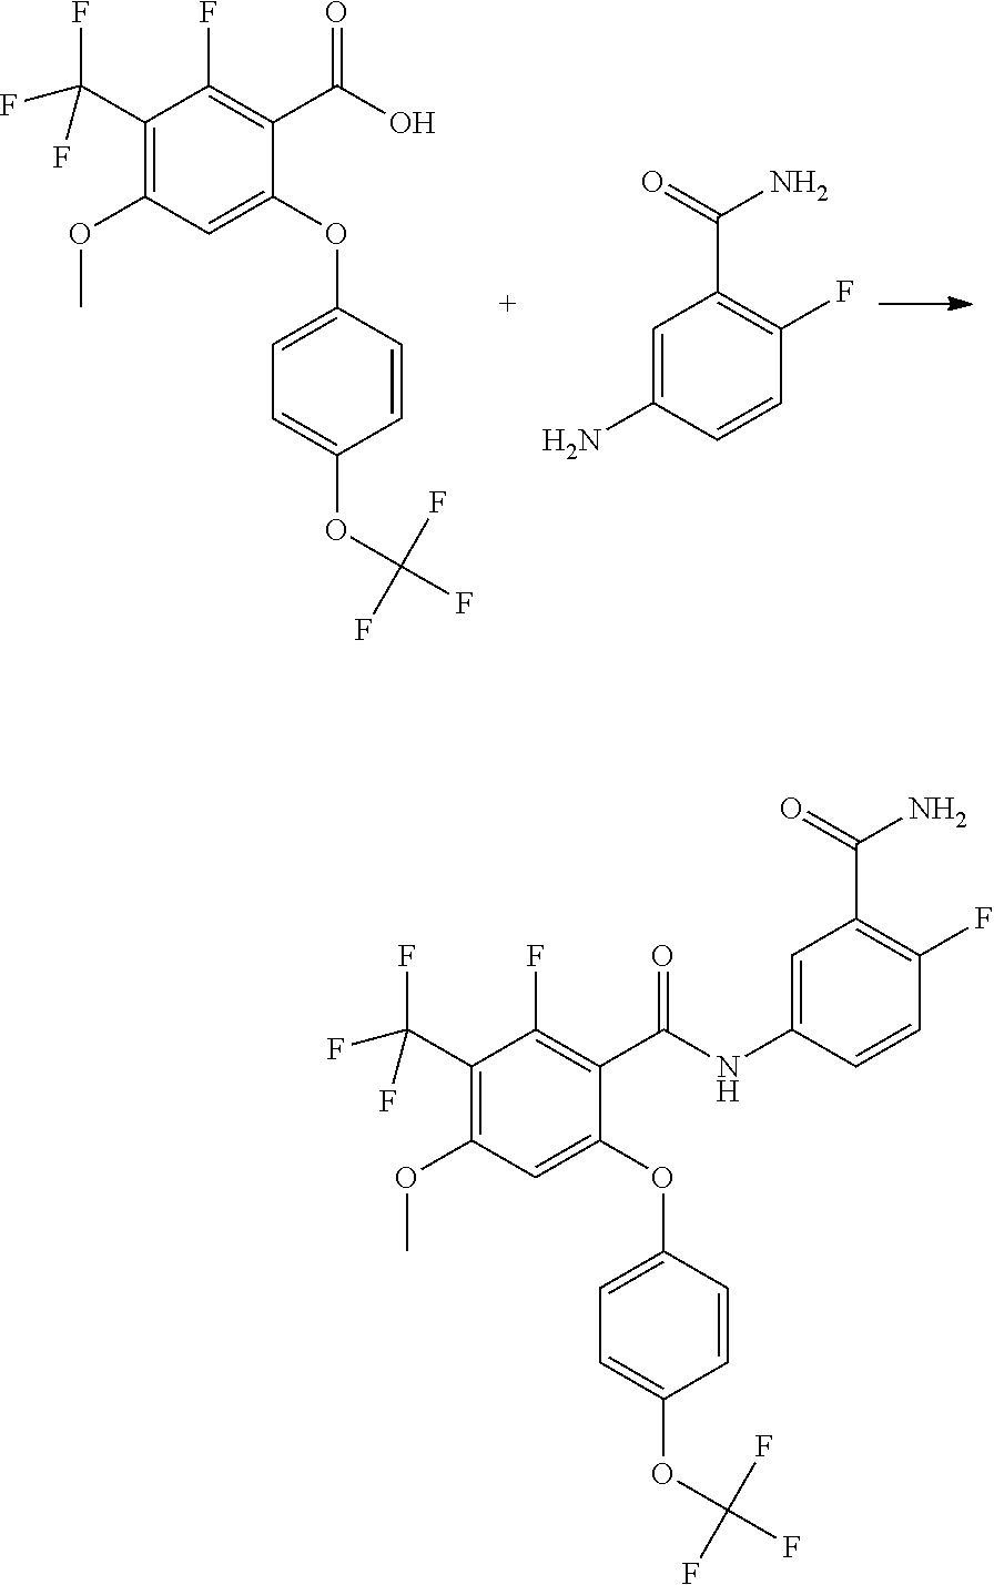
C1(N)=CC(C(N)=O)=C(F)C=C1.C1(OC)=C(C(F)(F)F)C(F)=C(C(=O)O)C(OC2=CC=C(OC(F)(F)F)C=C2)=C1.C1(OC)=C(C(F)(F)F)C(F)=C(C(=O)NC2=CC(C(N)=O)=C(F)C=C2)C(OC2=CC=C(OC(F)(F)F)C=C2)=C1
